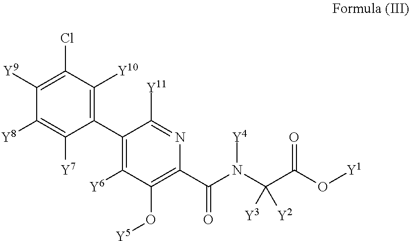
C1(C2=C([Y6])C(O[Y5])=C(C(N(C(C(O[Y1])=O)([Y3])[Y2])[Y4])=O)N=C2[Y11])=C([Y10])C(Cl)=C([Y9])C([Y8])=C1[Y7]
